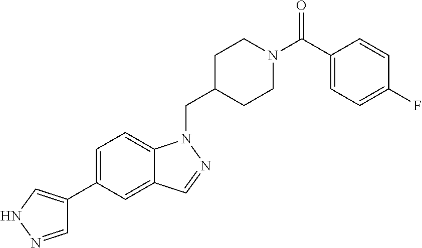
C1=NNC=C1C1=CC=C2C(=C1)C=NN2CC1CCN(C(C2=CC=C(F)C=C2)=O)CC1
